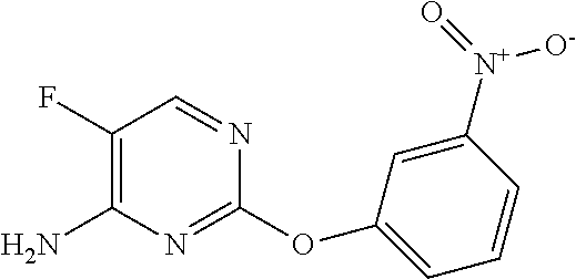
C1(F)=C(N)N=C(OC2=CC=CC([N+](=O)[O-])=C2)N=C1
